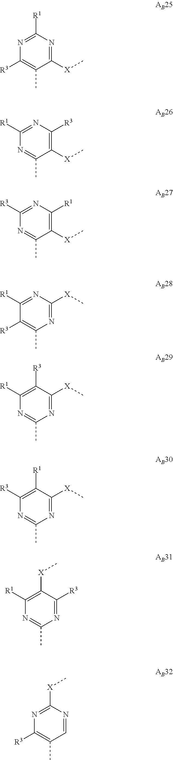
N1=C([R1])N=C([X]C)C(C)=C1[R3].C1([R1])=NC([R3])=C([X]C)C(C)=N1.C1([R3])=NC([R1])=C([X]C)C(C)=N1.C1([R1])=NC([X]C)=NC(C)=C1[R3].C1([R1])=C([R3])C([X]C)=NC(C)=N1.C1([R3])=C([R1])C([X]C)=NC(C)=N1.C1([R1])=C([X]C)C([R3])=NC(C)=N1.N1=C([X]C)N=CC(C)=C1[R3]
